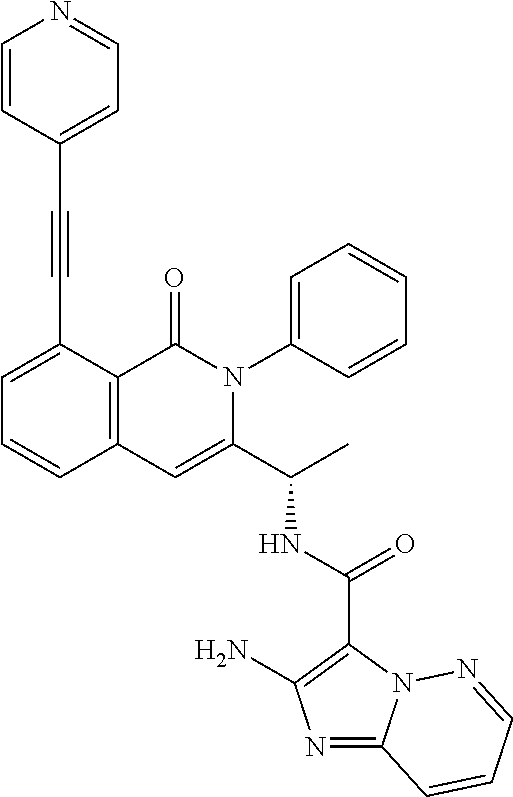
N1=C2N(C(C(NC(C3=CC4=C(C(=O)N3C3=CC=CC=C3)C(C#CC3=CC=NC=C3)=CC=C4)C)=O)=C1N)N=CC=C2
